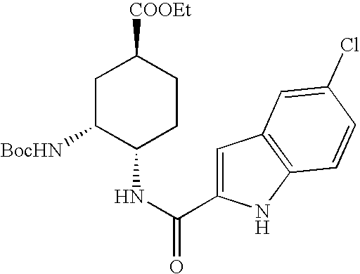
C1C([BocHN])C(NC(C2=CC3=C(N2)C=CC(Cl)=C3)=O)CCC1[COOEt]
